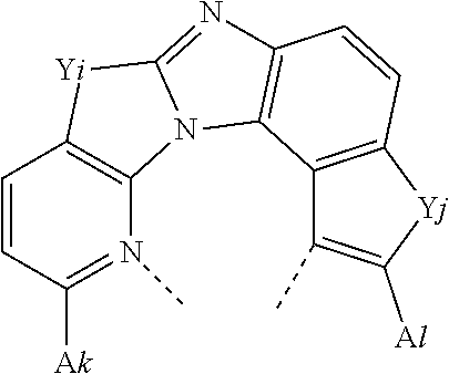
C1=CC([Ak])=N(C)C2=C1[Yi]C1=NC3=C(N21)C1=C(C=C3)[Yj]C([Al])=C1C
